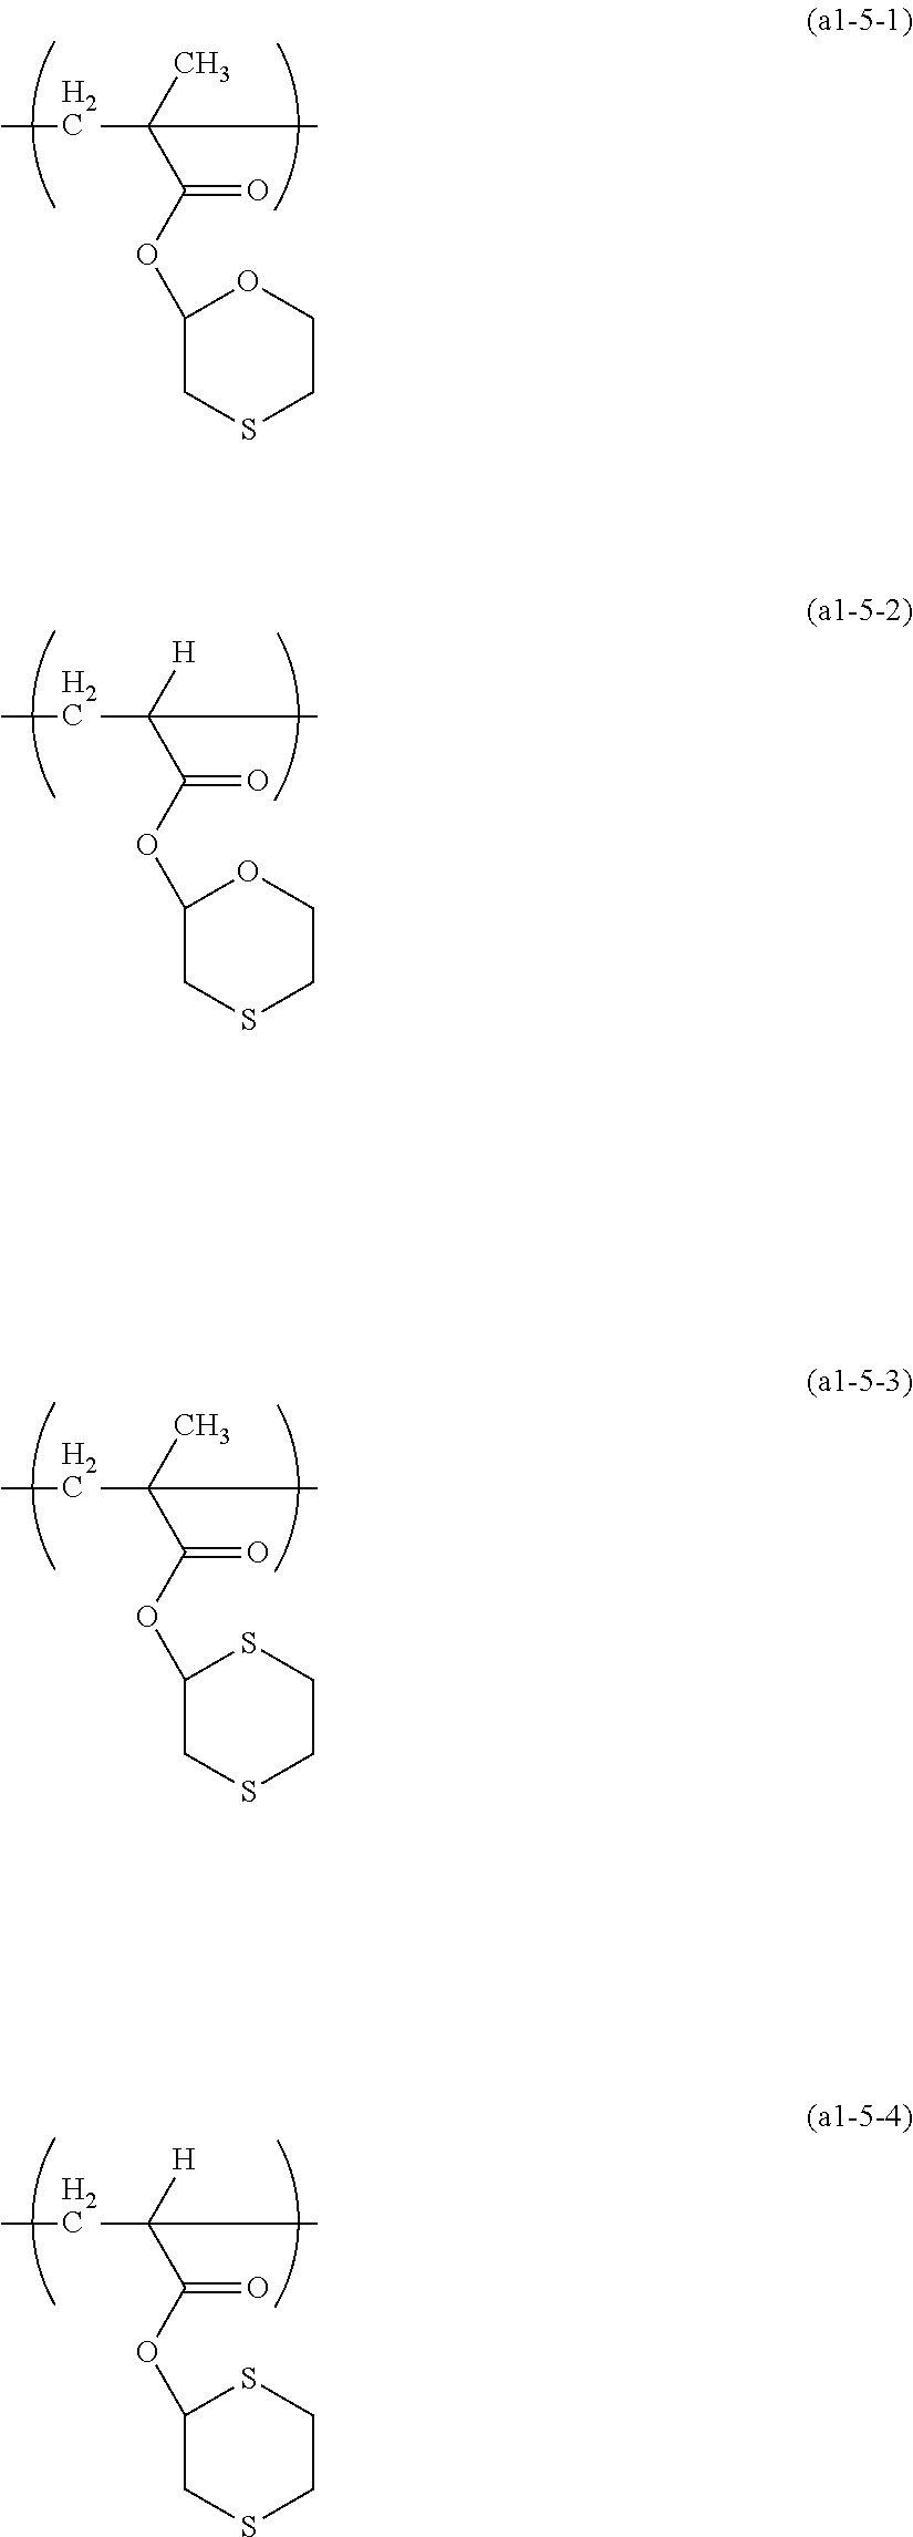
C1(OC(=O)C(CC)(C)C)CSCCO1.C1(OC(=O)C(CC)(C)[H])CSCCO1.C1(OC(=O)C(CC)(C)C)CSCCS1.C1(OC(=O)C(CC)(C)[H])CSCCS1
